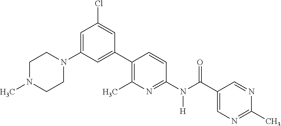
C1(C2=C(C)N=C(N(C(C3=CN=C(C)N=C3)=O)[H])C=C2)=CC(N2CCN(C)CC2)=CC(Cl)=C1
